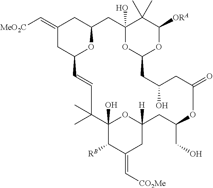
C1(=C[MeO2C])CC2OC(C1)CC1(O)OC(OC([ORA])C1(C)C)CC(O)CC(=O)OC(CO)CC1([H])OC(O)(C(C)(C)C=C2)C([RB])C(=C[CO2Me])C1
